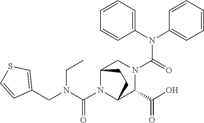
C(N1C2C(C(O)=O)N(C(N(C3=CC=CC=C3)C3=CC=CC=C3)=O)CC1CC2)(N(CC1=CSC=C1)CC)=O
